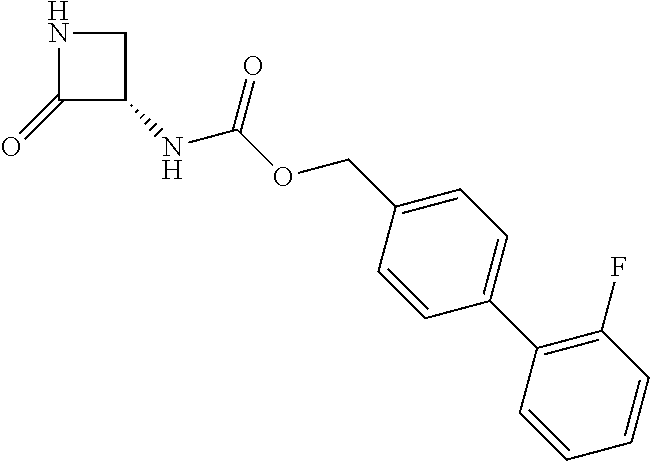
C1(=O)C(NC(OCC2=CC=C(C3=C(F)C=CC=C3)C=C2)=O)CN1
